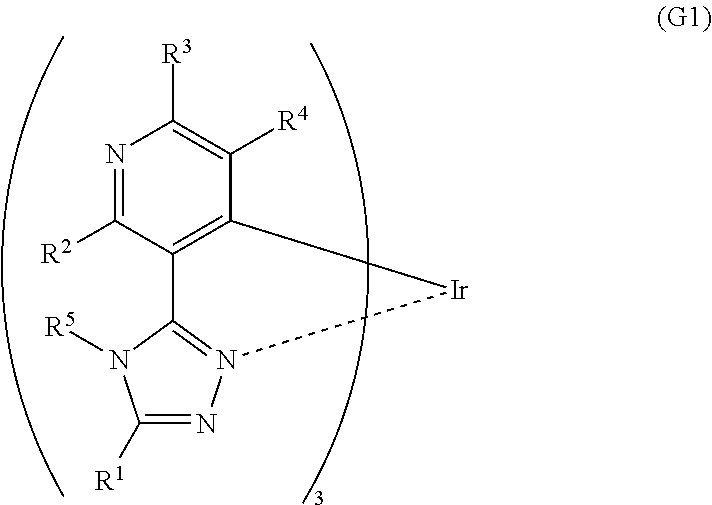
N1=C([R2])C2=C(C([R4])=C1[R3])[Ir]N1=C2N([R5])C([R1])=N1
